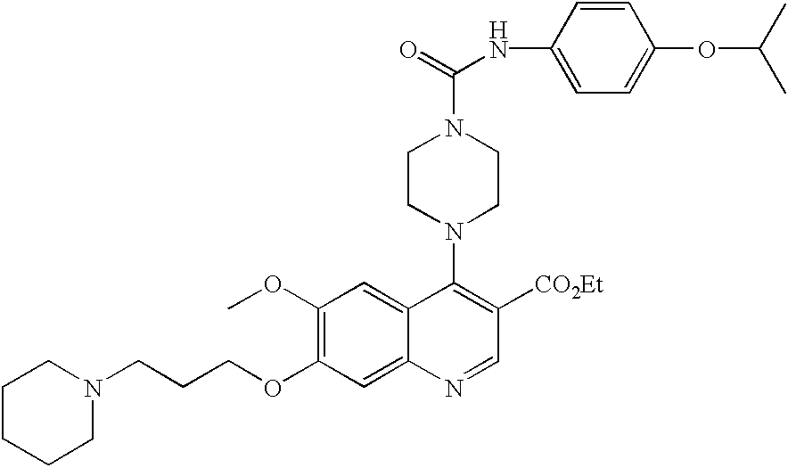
C1CCCN(CCCOC2=C(OC)C=C3C(=C2)N=CC([CO2Et])=C3N2CCN(C(=O)NC3=CC=C(OC(C)C)C=C3)CC2)C1
